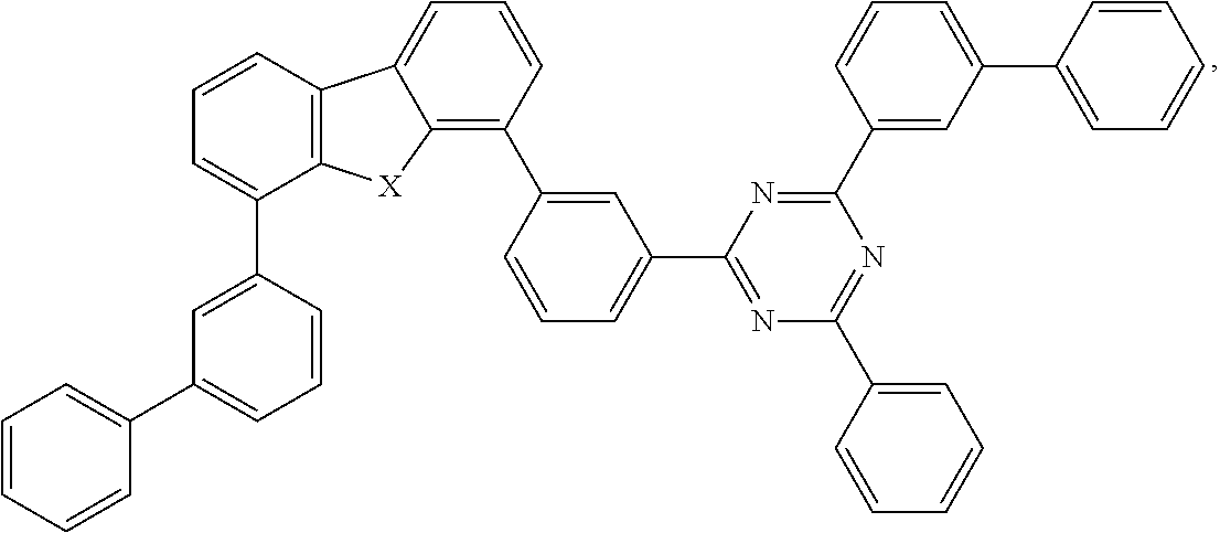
C12=C(C3=CC(C4=NC(C5=CC=CC=C5)=NC(C5=CC(C6=CC=CC=C6)=CC=C5)=N4)=CC=C3)C=CC=C1C1=C([X]2)C(C2=CC(C3=CC=CC=C3)=CC=C2)=CC=C1
